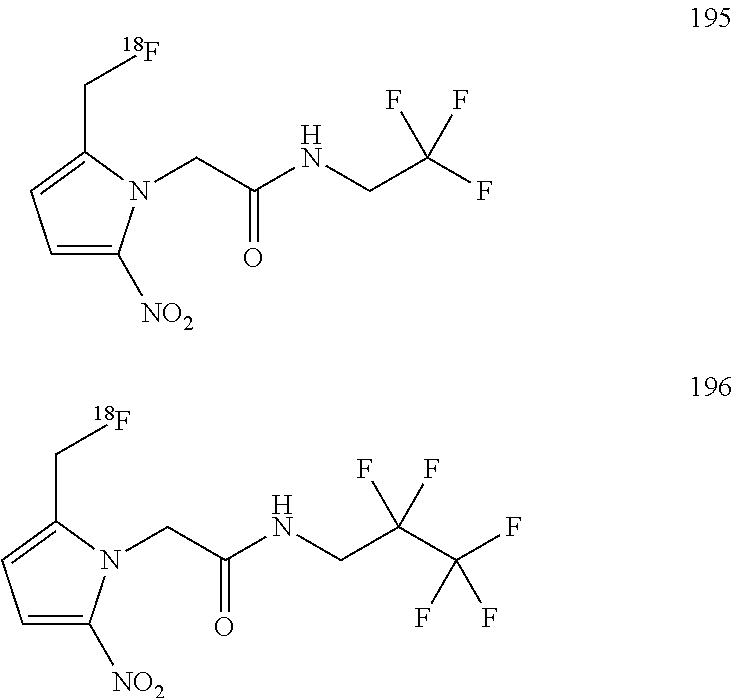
C1=C([NO2])N(CC(NCC(F)(F)F)=O)C(C[18F])=C1.C1=C([NO2])N(CC(NCC(C(F)(F)F)(F)F)=O)C(C[18F])=C1
